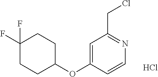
C1=C(OC2CCC(F)(F)CC2)C=CN=C1CCl.Cl
